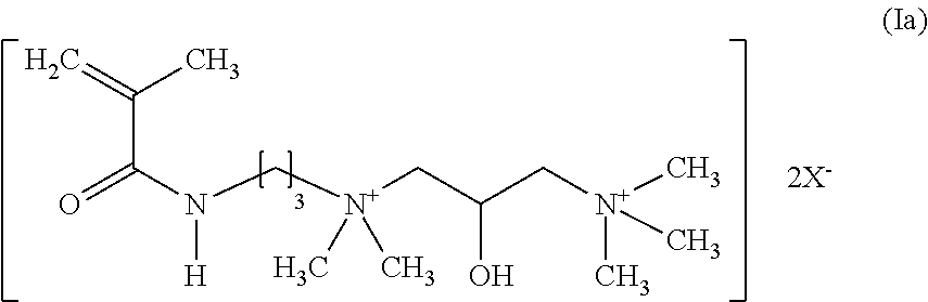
O=C(N(C[N+](CC(C[N+](C)(C)C)O)(C)C)[H])C(C)=C.[2X-]
